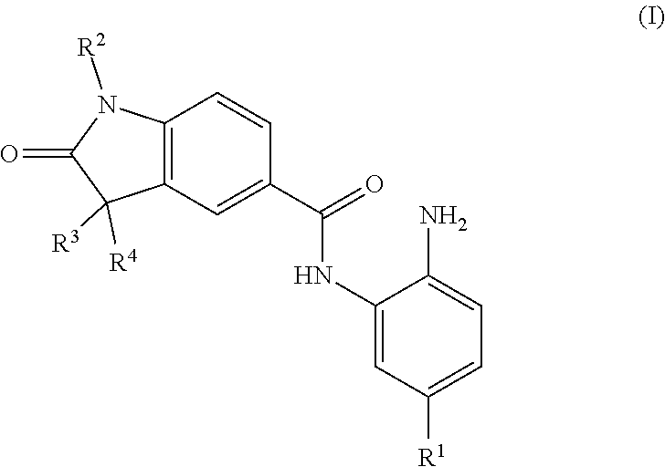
C1=C(C(=O)NC2=CC([R1])=CC=C2N)C=CC2=C1C([R4])([R3])C(=O)N2[R2]
